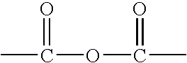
CC(OC(C)=O)=O
